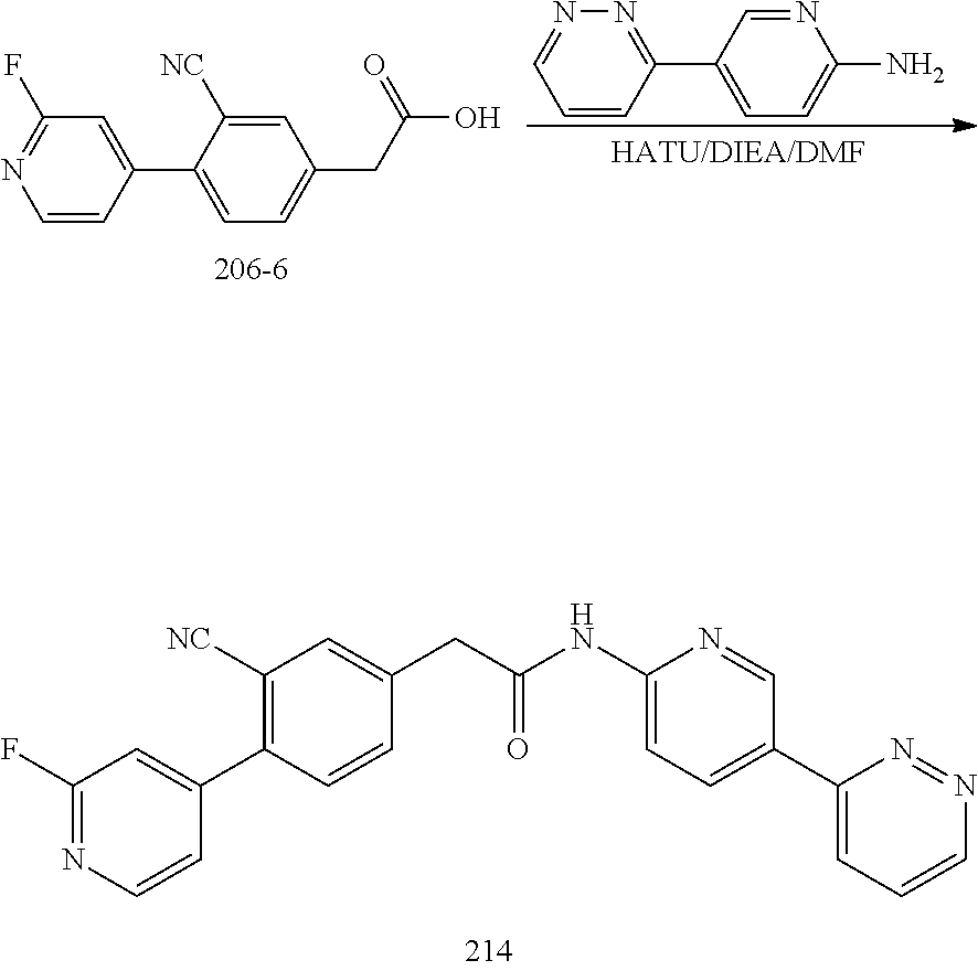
N1=C(F)C=C(C2=CC=C(CC(O)=O)C=C2[NC])C=C1.[HATU/DIEA/DMF].C1=NN=C(C2=CC=C(N)N=C2)C=C1.C1(F)=NC=CC(C2=C([NC])C=C(CC(NC3=CC=C(C4=CC=CN=N4)C=N3)=O)C=C2)=C1
